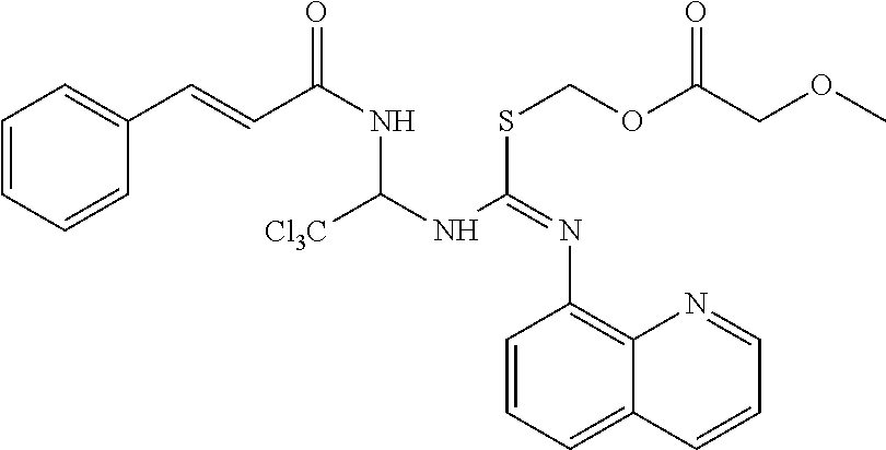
C1=CC=CC(C=CC(NC(NC(SCOC(COC)=O)=NC2=C3C(=CC=C2)C=CC=N3)[Cl3C])=O)=C1
